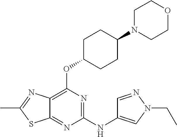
C1(NC2=CN(CC)N=C2)=NC(OC2CCC(N3CCOCC3)CC2)=C2C(=N1)SC(C)=N2
